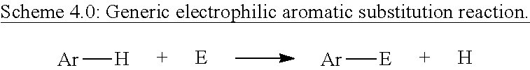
[Ar][H].[Ar][E].[H]
